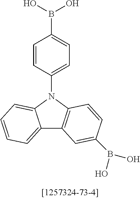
C12=CC=CC=C1N(C1=CC=C(B(O)O)C=C1)C1=C2C=C(B(O)O)C=C1
